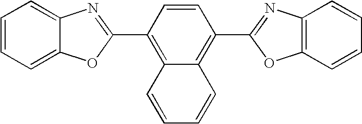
C1=C2C(=CC=C1)N=C(C1=C3C(=C(C4=NC5=C(C=CC=C5)O4)C=C1)C=CC=C3)O2
